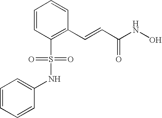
C1=CC(S(=O)(=O)NC2=CC=CC=C2)=C(C=CC(NO)=O)C=C1
